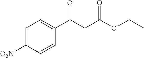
C1=C([O2N])C=CC(C(CC(OCC)=O)=O)=C1
